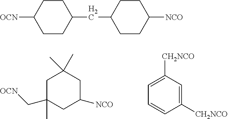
C1C(C)(C[OCN])CC([NCO])CC1(C)C.C1=C([CH2NCO])C=C([CH2NCO])C=C1.C1C([OCN])CCC(CC2CCC([NCO])CC2)C1
